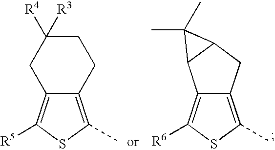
C12=C([R6])SC(C)=C1CC1C2C1(C)C.C1C([R4])([R3])CC2=C([R5])SC(C)=C2C1
